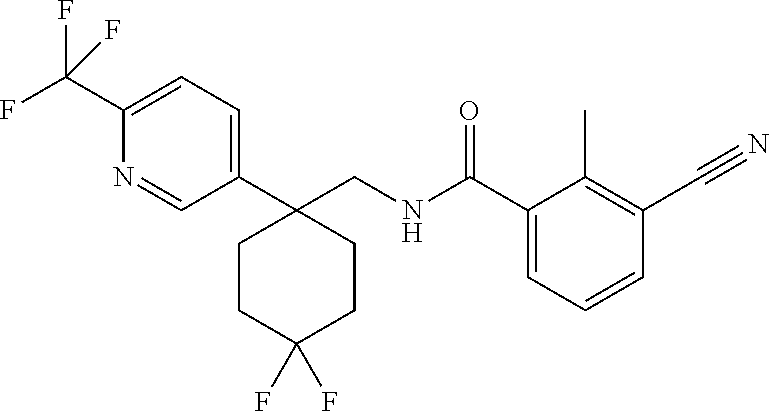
C1(C(NCC2(C3=CC=C(C(F)(F)F)N=C3)CCC(F)(F)CC2)=O)=CC=CC(C#N)=C1C
